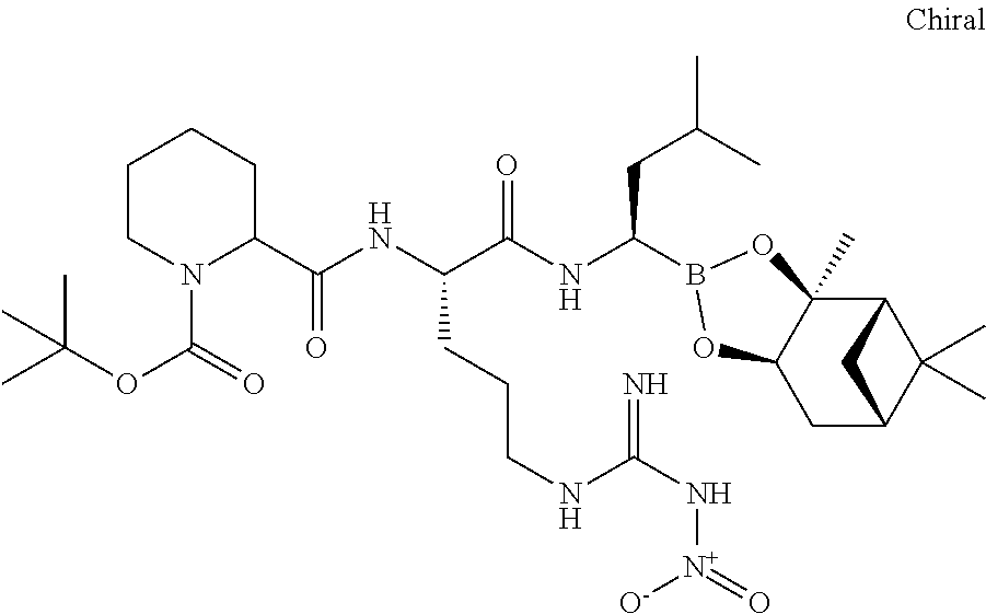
C12C3(C)C(CC(C1(C)C)C2)OB(C(NC(C(NC(=O)C1CCCCN1C(=O)OC(C)(C)C)CCCNC(N[N+](=O)[O-])=N)=O)CC(C)C)O3
